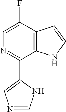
C1=C(F)C2=C(C(C3=CN=CN3)=N1)NC=C2
